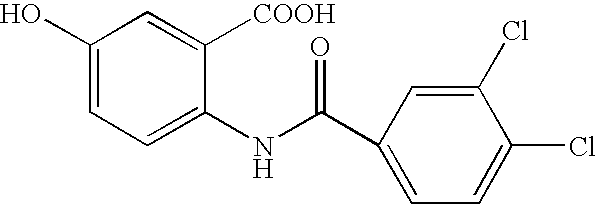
C1(O)=CC=C(NC(C2=CC=C(Cl)C(Cl)=C2)=O)C([COOH])=C1
